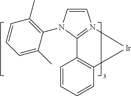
C1=CC=CC2=C1C1=N(C=CN1C1=C(C)C=CC=C1C)[Ir]2
